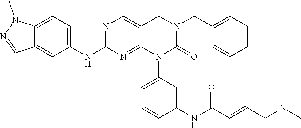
C(N1CC2=CN=C(NC3=CC=C4C(=C3)C=NN4C)N=C2N(C2=CC=CC(NC(=O)C=CCN(C)C)=C2)C1=O)C1=CC=CC=C1
